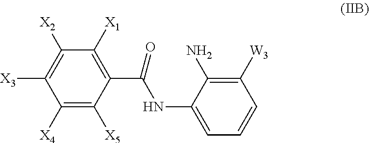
C1(C(=O)NC2=CC=CC([W3])=C2N)=C([X1])C([X2])=C([X3])C([X4])=C1[X5]
